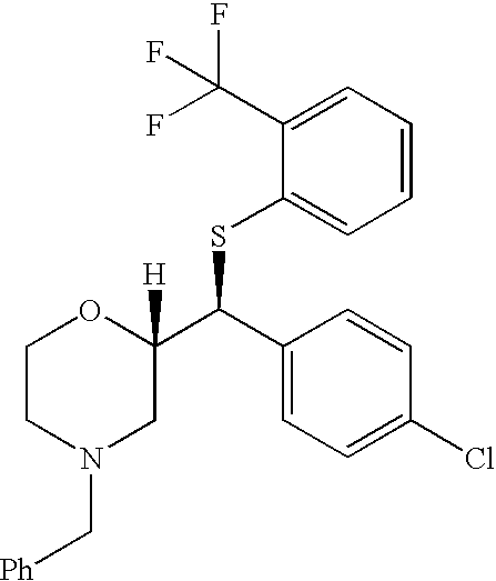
C1CN(C[Ph])CC(C(SC2=CC=CC=C2C(F)(F)F)C2=CC=C(Cl)C=C2)([H])O1
